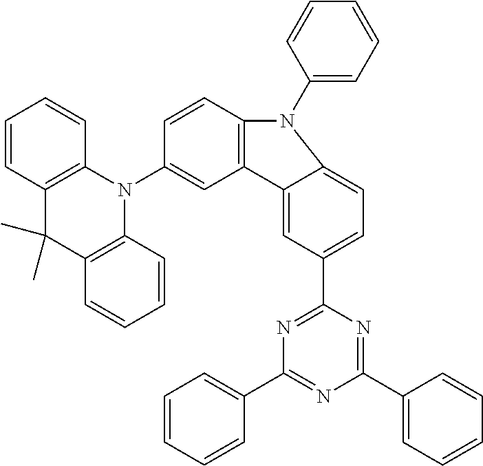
C1=C(N2C3=C(C=CC=C3)C(C)(C)C3=C2C=CC=C3)C=CC2=C1C1=CC(C3=NC(C4=CC=CC=C4)=NC(C4=CC=CC=C4)=N3)=CC=C1N2C1=CC=CC=C1
